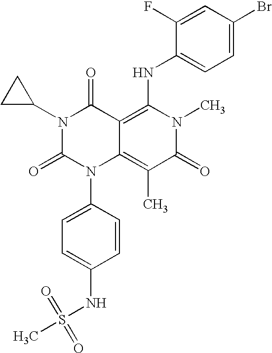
N1(C2CC2)C(=O)N(C2=CC=C(NS(=O)(=O)C)C=C2)C2=C(C)C(=O)N(C)C(NC3=CC=C(Br)C=C3F)=C2C1=O
